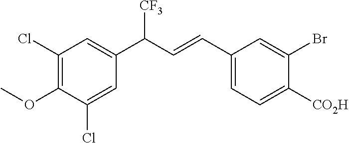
C1(Cl)=C(OC)C(Cl)=CC(C(C=CC2=CC=C([CO2H])C(Br)=C2)[CF3])=C1
